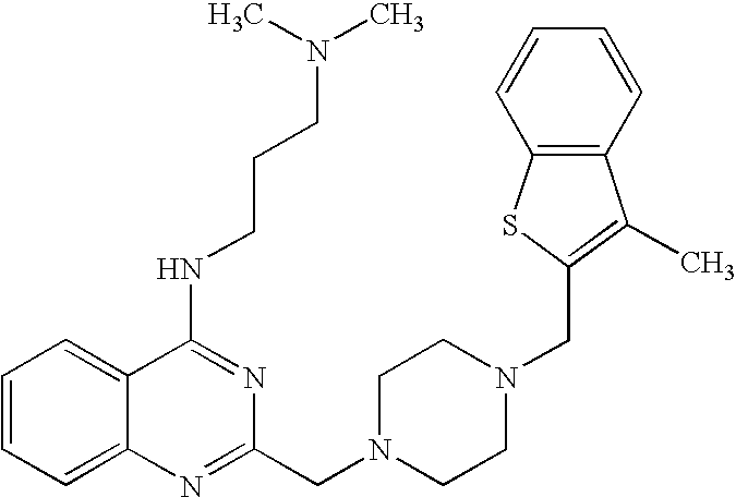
C1=CC=C2C(=C1)C(NCCCN(C)C)=NC(CN1CCN(CC3=C(C)C4=C(S3)C=CC=C4)CC1)=N2
